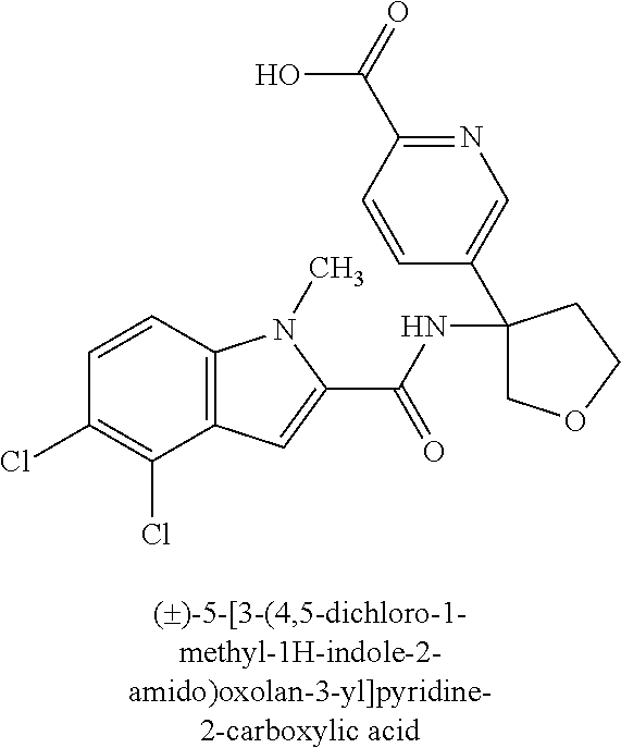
C1=CC2=C(C(Cl)=C1Cl)C=C(C(=O)NC1(C3=CN=C(C(O)=O)C=C3)COCC1)N2C
